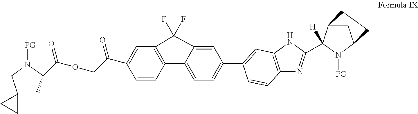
C12=C(NC(C3([H])C4CC(N3[PG])CC4)=N1)C=C(C1=CC=C3C4=C(C=C(C(COC(C5CC6(CN5[PG])CC6)=O)=O)C=C4)C(F)(F)C3=C1)C=C2
